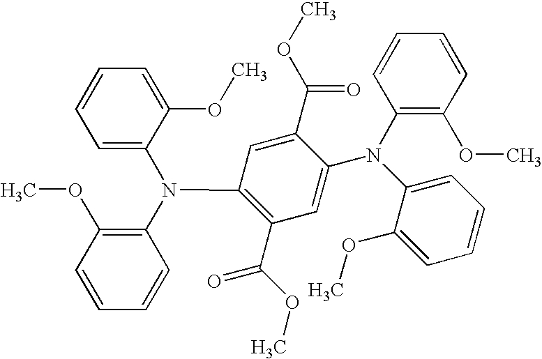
C1=C(N(C2=C(OC)C=CC=C2)C2=C(C(OC)=O)C=C(N(C3=C(OC)C=CC=C3)C3=CC=CC=C3OC)C(C(=O)OC)=C2)C(OC)=CC=C1
